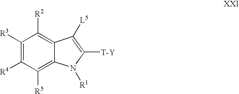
C1([R3])=C([R4])C([R5])=C2C(=C1[R2])C([L5])=C([T-Y])N2[R1]
